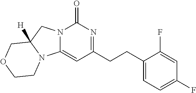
C1(CCC2=NC(=O)N3C(=C2)N2C([H])(C3)COCC2)=CC=C(F)C=C1F
